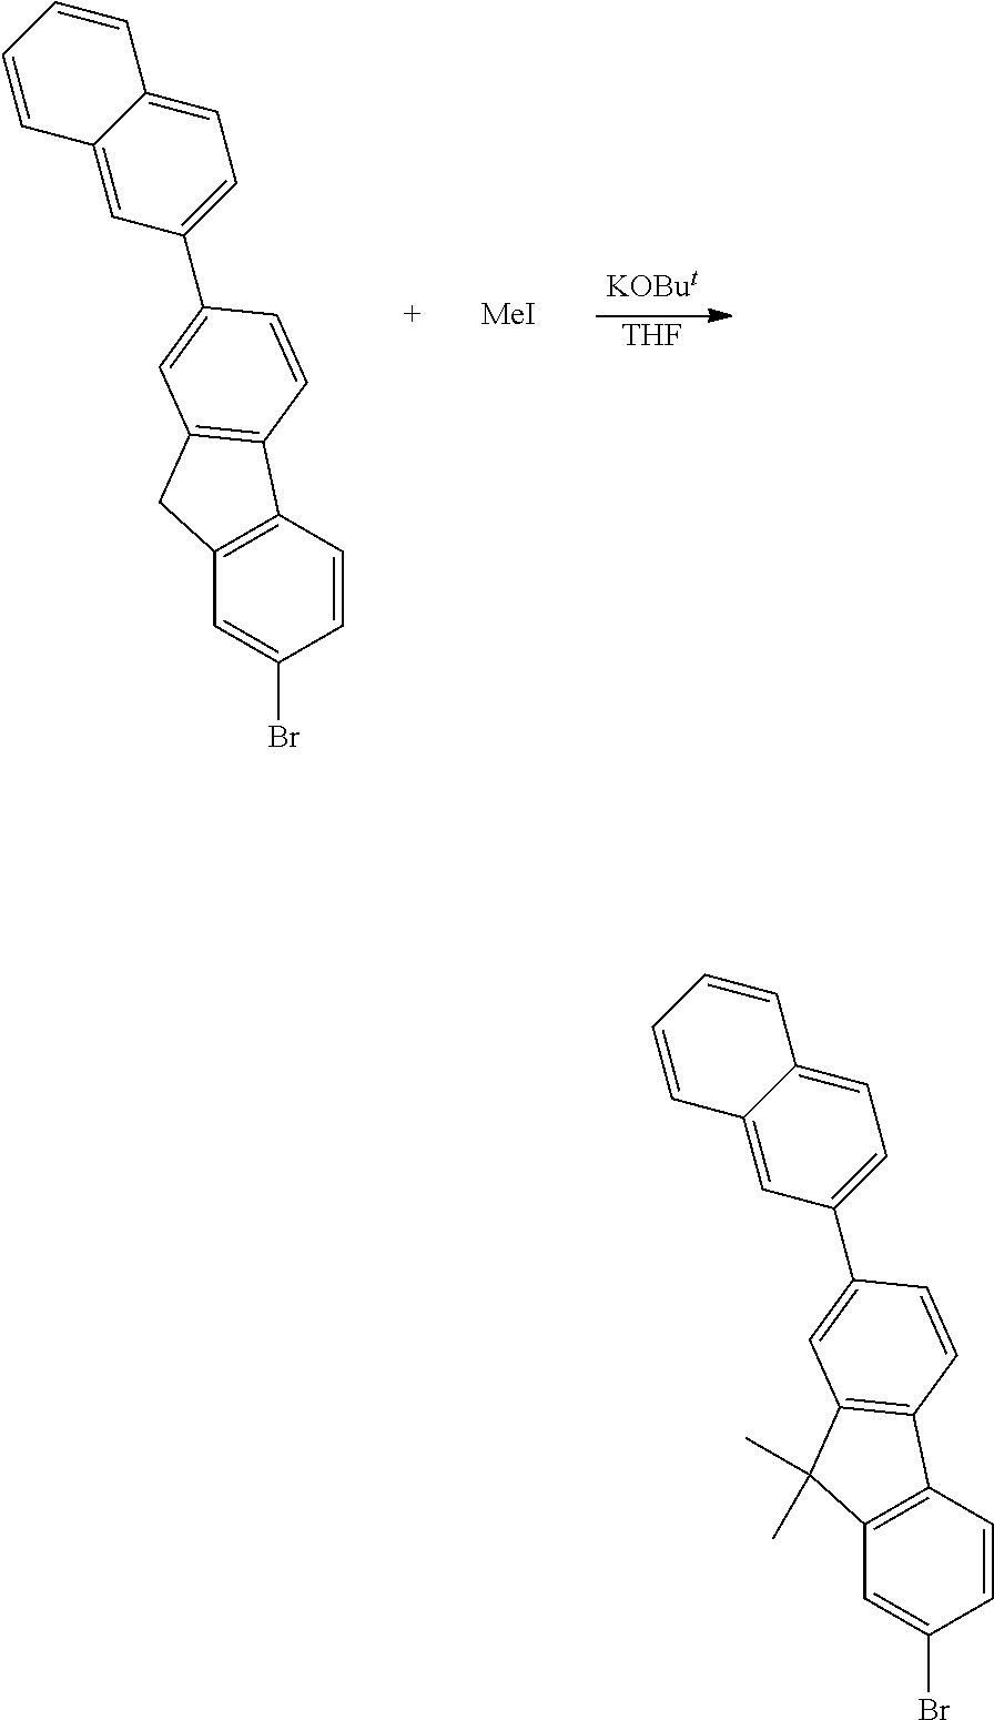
[THF].C12=C(C=CC(Br)=C1)C1=C(C2)C=C(C2=CC=C3C(=C2)C=CC=C3)C=C1.[MeI].C12=C(C=CC(Br)=C1)C1=C(C2(C)C)C=C(C2=CC=C3C(=C2)C=CC=C3)C=C1
